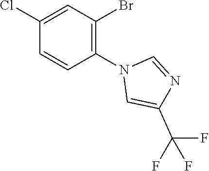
C1(N2C=C(C(F)(F)F)N=C2)=C(Br)C=C(Cl)C=C1
